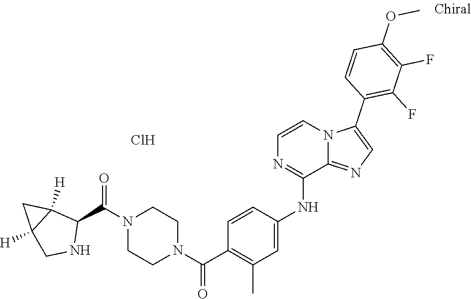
N1(C(C2C3([H])CC3([H])CN2)=O)CCN(C(C2=C(C)C=C(NC3=NC=CN4C(C5=C(F)C(F)=C(OC)C=C5)=CN=C43)C=C2)=O)CC1.Cl
